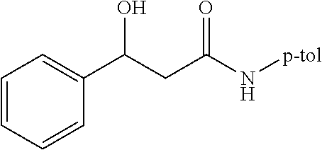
C1=CC=CC(C(CC(N[p-tol])=O)O)=C1
